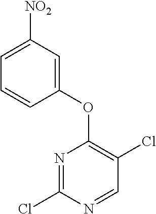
N1=C(Cl)N=CC(Cl)=C1OC1=CC([NO2])=CC=C1
